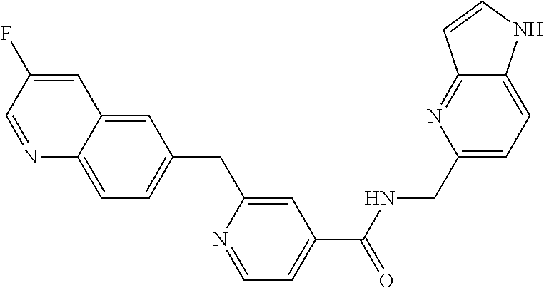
C1=NC2=CC=C(CC3=CC(C(=O)NCC4=CC=C5C(=N4)C=CN5)=CC=N3)C=C2C=C1F
